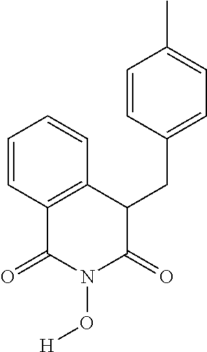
C1=CC2=C(C=C1)C(CC1=CC=C(C)C=C1)C(=O)N(O[H])C2=O
